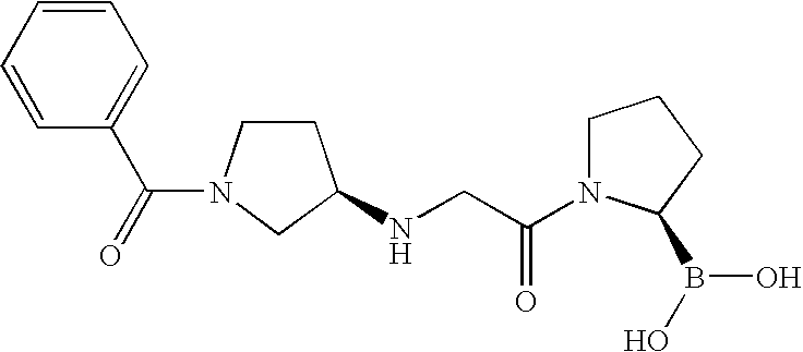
C1CN(C(=O)C2=CC=CC=C2)CC1NCC(N1CCCC1B(O)O)=O
